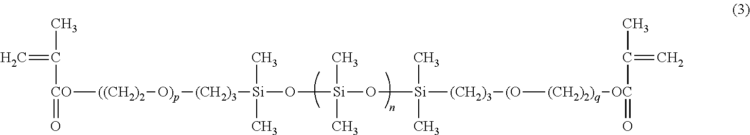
[CO]([((CH2)2][O)p][(CH2)3][Si](O[Si](O[Si](C)(C)[(CH2)3][(O][(CH2)2)q][OC](=O)C(C)=C)(C)C)(C)C)(=O)C(C)=C
